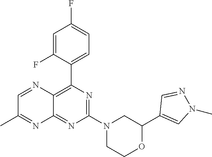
N1=C(N2CC(C3=CN(C)N=C3)OCC2)N=C2C(=C1C1=CC=C(F)C=C1F)N=CC(C)=N2
